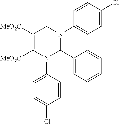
C1=C(Cl)C=CC(N2CC([MeO2C])=C([MeO2C])N(C3=CC=C(Cl)C=C3)C2C2=CC=CC=C2)=C1
